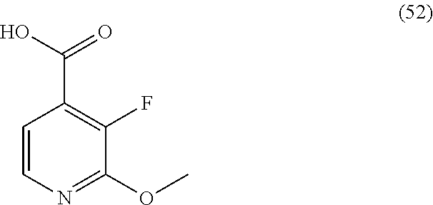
C1=CN=C(OC)C(F)=C1C(O)=O
